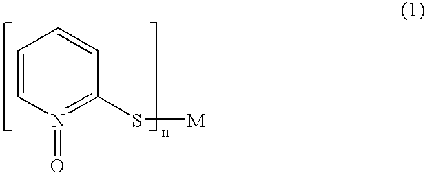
C1=CN(=O)=C(S[M])C=C1
